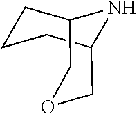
N1C2COCC1CCC2
